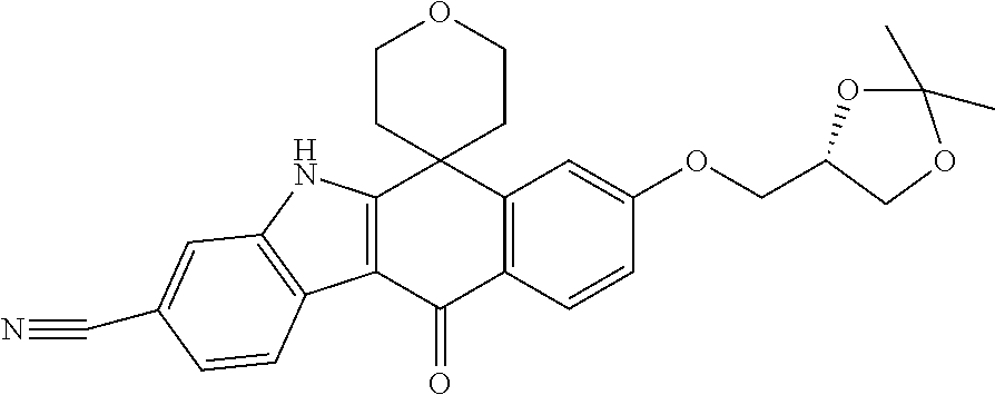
C12=C(C(=O)C3=C(C14CCOCC4)C=C(OCC1OC(C)(C)OC1)C=C3)C1=C(N2)C=C(C#N)C=C1
